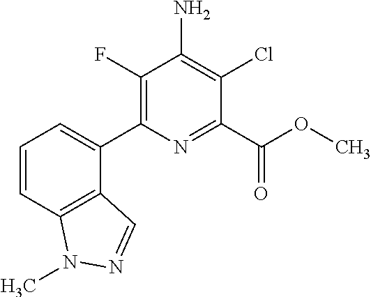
C1(C2=CC=CC3=C2C=NN3C)=C(F)C(N)=C(Cl)C(C(OC)=O)=N1
